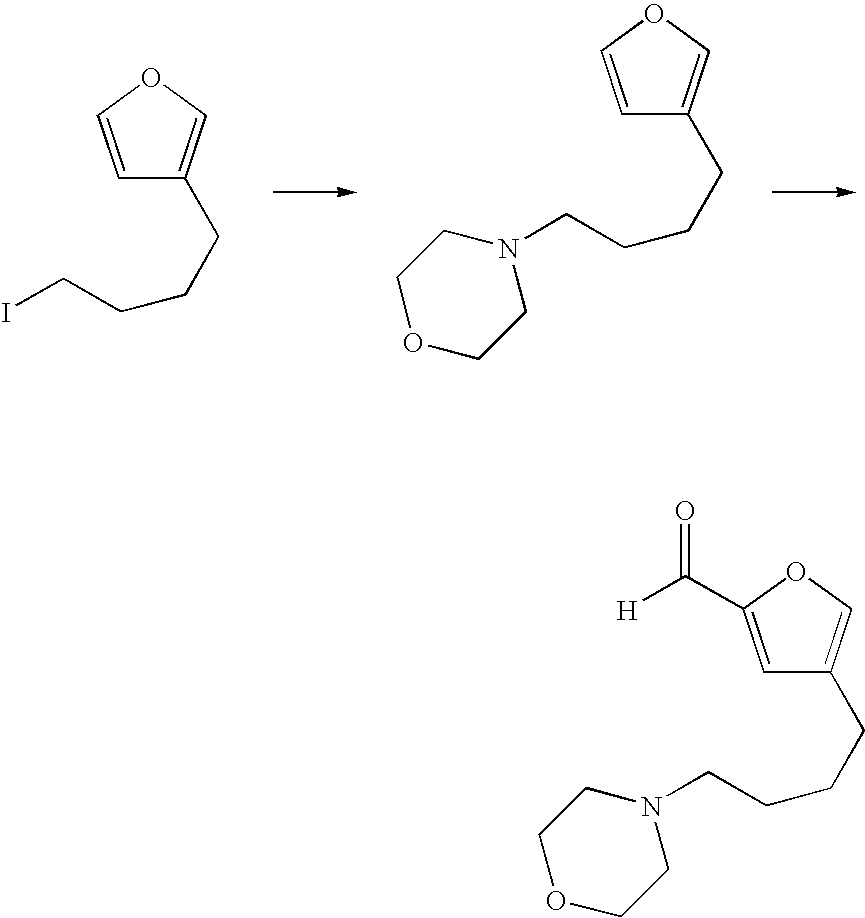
C(CCCI)C1=COC=C1.C(CCCN1CCOCC1)C1=COC=C1.C(CCCN1CCOCC1)C1=COC(C([H])=O)=C1
